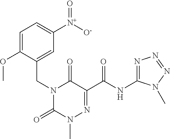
C1(OC)=CC=C([N+]([O-])=O)C=C1CN1C(=O)N(C)N=C(C(NC2=NN=NN2C)=O)C1=O
